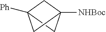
C1C2([NHBoc])CC1([Ph])C2
